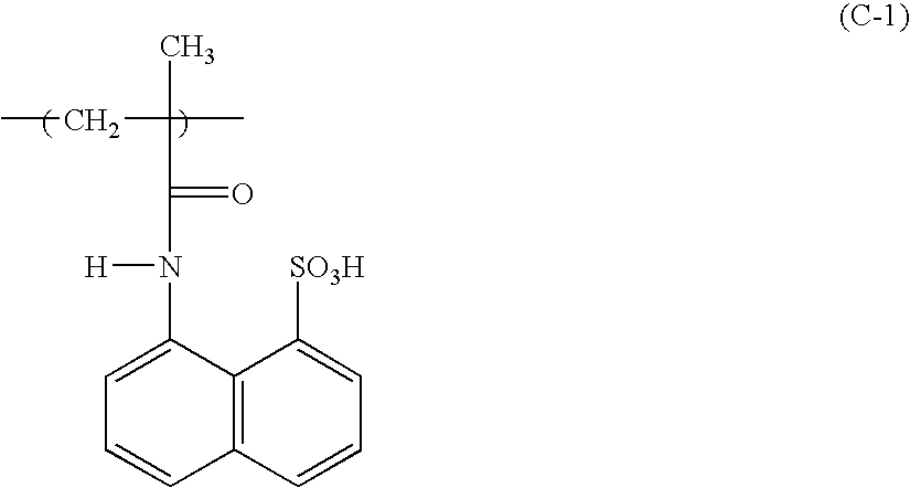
CCC(C(=O)N([H])C1=CC=CC2=C1C([SO3H])=CC=C2)(C)C
